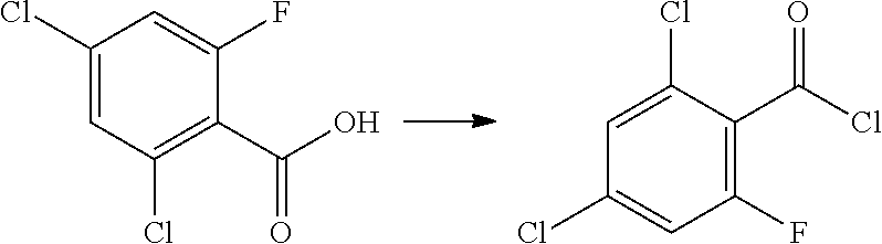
C1(F)=C(C(Cl)=O)C(Cl)=CC(Cl)=C1.C1(F)=CC(Cl)=CC(Cl)=C1C(O)=O
